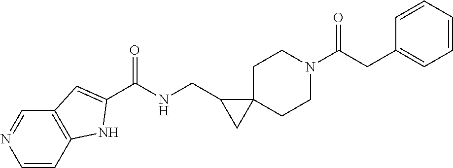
C1=CC2=C(C=N1)C=C(C(NCC1CC13CCN(C(CC1=CC=CC=C1)=O)CC3)=O)N2
